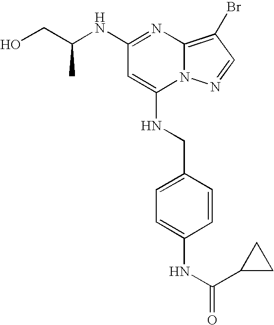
N(C1=NC2=C(Br)C=NN2C(NCC2=CC=C(NC(=O)C3CC3)C=C2)=C1)C(CO)C
